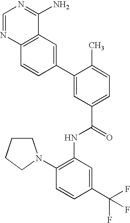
C1=NC2=C(C(N)=N1)C=C(C1=CC(C(=O)NC3=C(N4CCCC4)C=CC(C(F)(F)F)=C3)=CC=C1C)C=C2
